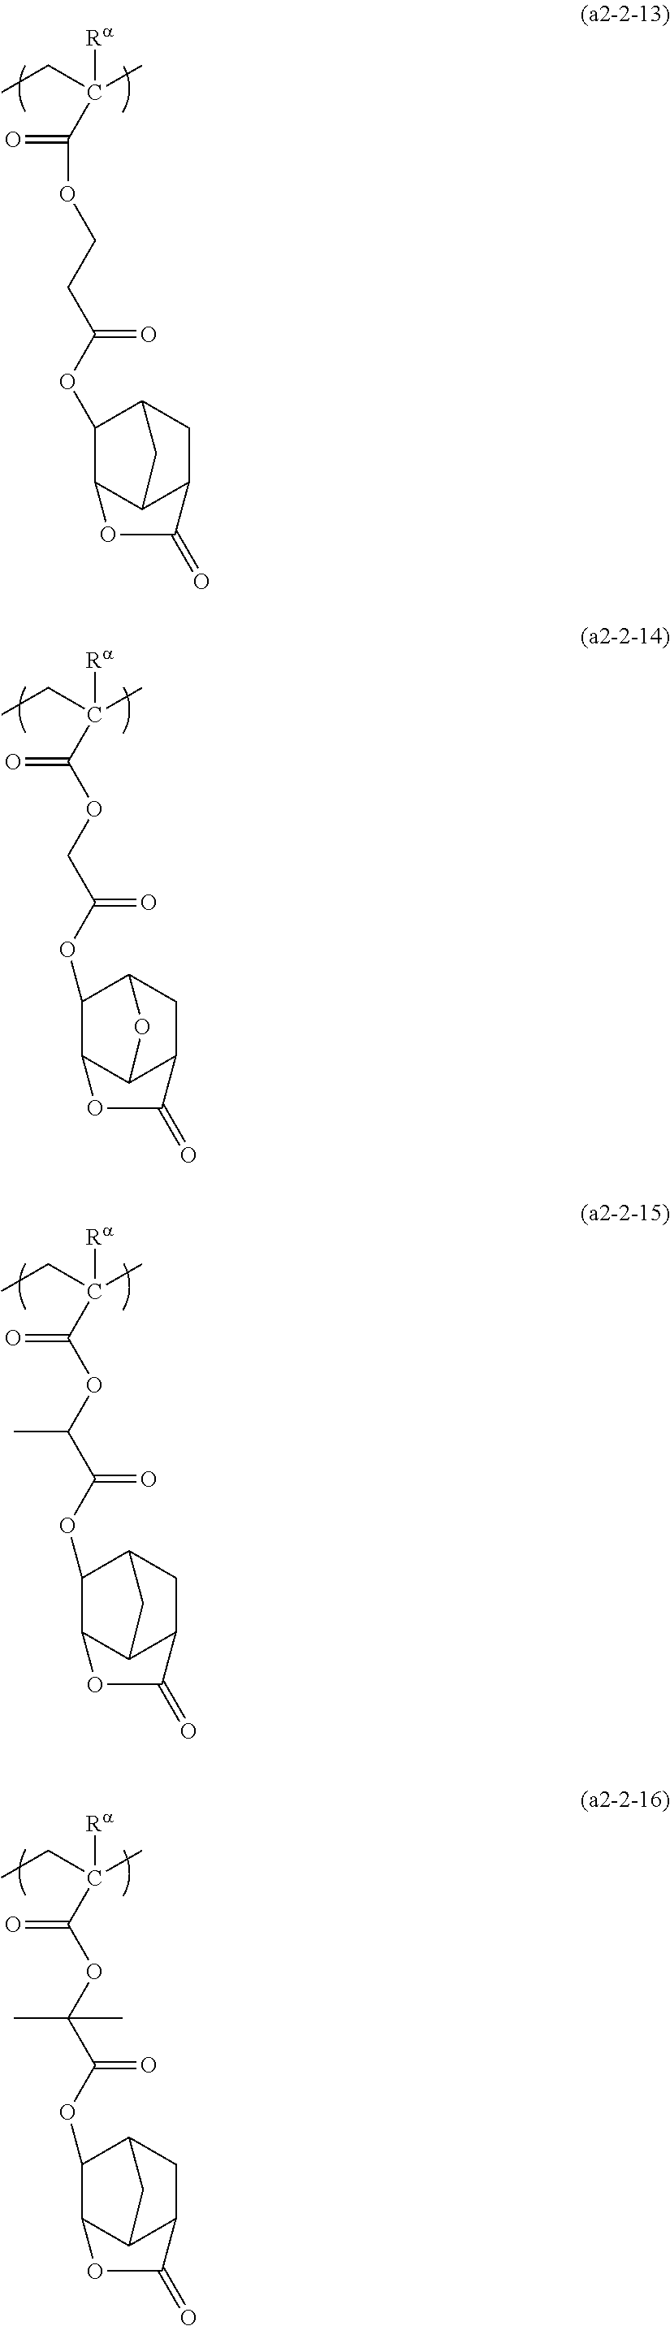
CCC(C)([Ra])C(OCCC(OC1C2C3C(CC1C3)C(=O)O2)=O)=O.CCC(C)([Ra])C(OCC(OC1C2C3C(CC1O3)C(=O)O2)=O)=O.CCC(C)([Ra])C(OC(C(OC1C2C3C(CC1C3)C(=O)O2)=O)C)=O.CCC(C)([Ra])C(OC(C(OC1C2C3C(CC1C3)C(=O)O2)=O)(C)C)=O
